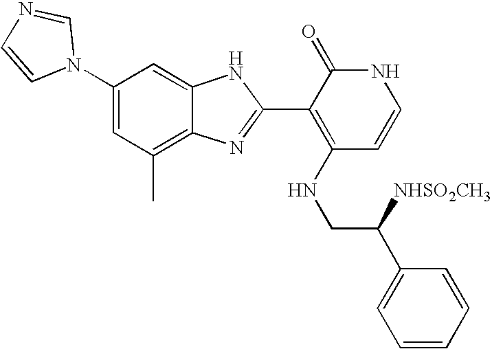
C1(C)=C2C(=CC(N3C=NC=C3)=C1)NC(C1=C(NCC(C3=CC=CC=C3)[NHSO2CH3])C=CNC1=O)=N2
